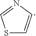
S1C=CN=C1
